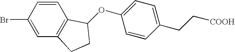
C1(Br)=CC2=C(C=C1)C(OC1=CC=C(CC[COOH])C=C1)CC2
